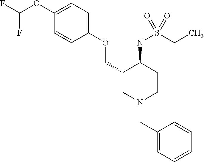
C1(OC(F)F)=CC=C(OCC2CN(CC3=CC=CC=C3)CCC2NS(CC)(=O)=O)C=C1
